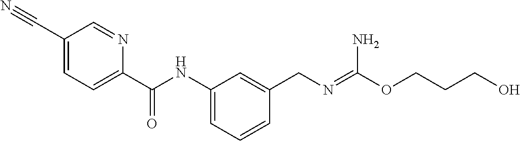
C1=NC(C(NC2=CC=CC(CN=C(OCCCO)N)=C2)=O)=CC=C1C#N
